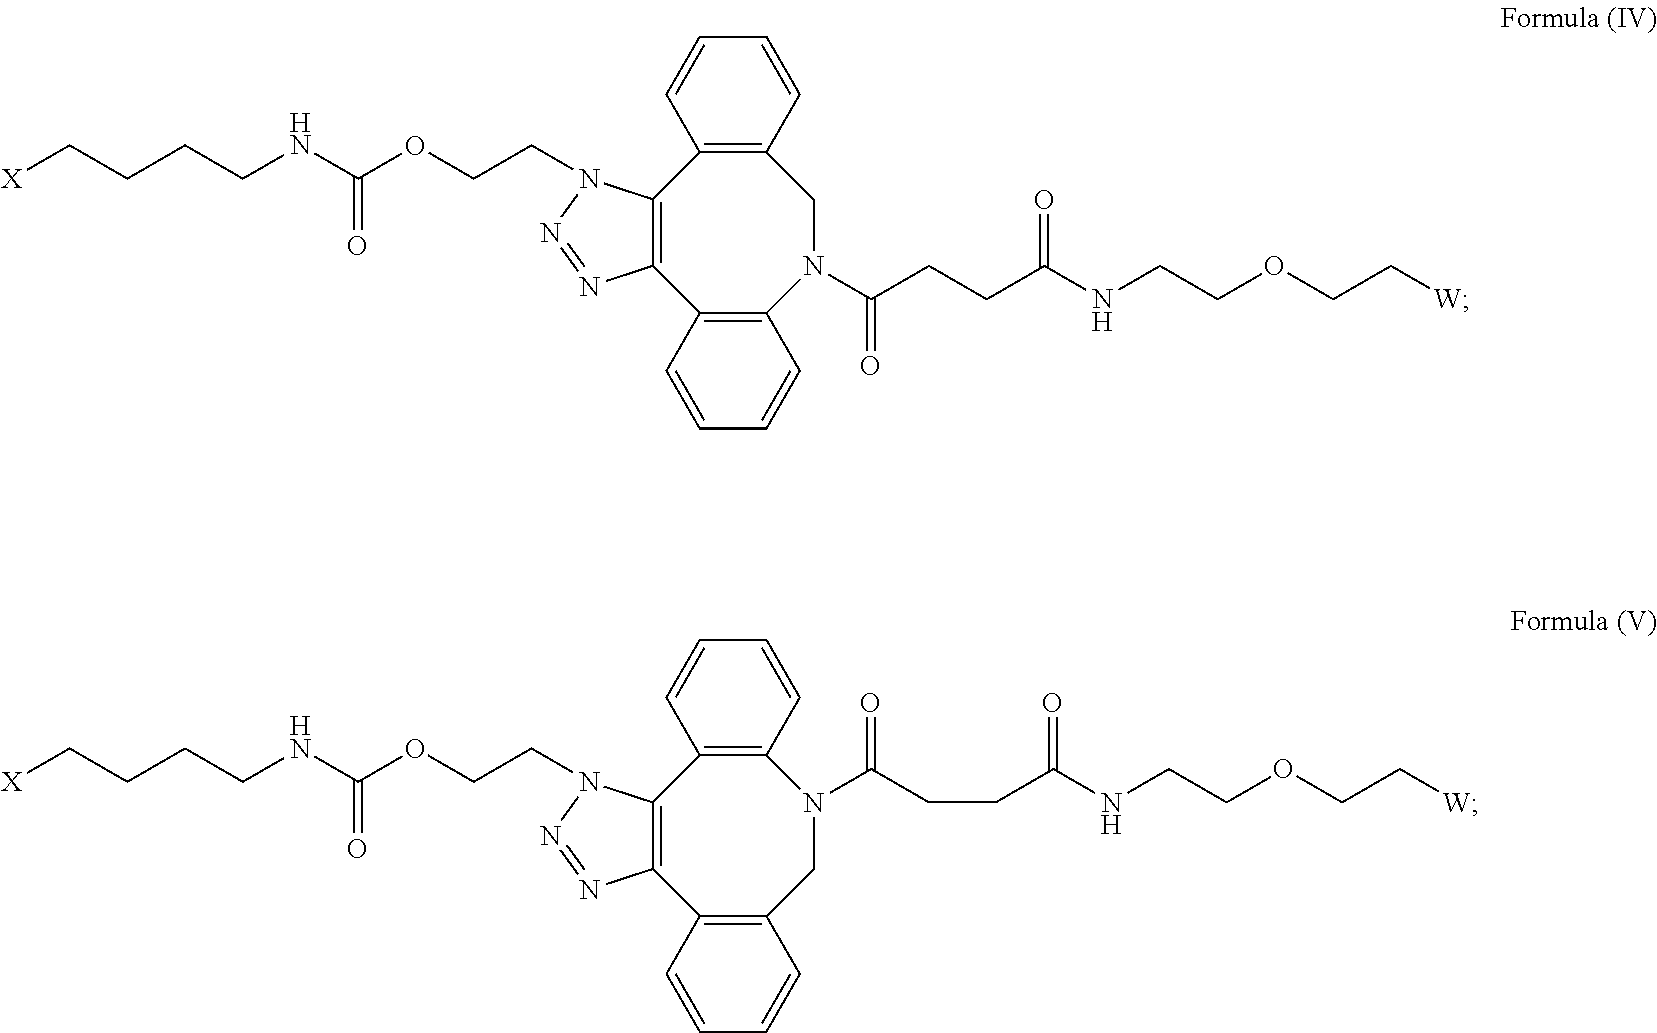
C12=C(C3=C(N(C(CCC(NCCOCC[W])=O)=O)CC4=C1C=CC=C4)C=CC=C3)N=NN2CCOC(NCCCC[X])=O.C12=C(C3=C(CN(C(=O)CCC(NCCOCC[W])=O)C4=C1C=CC=C4)C=CC=C3)N=NN2CCOC(NCCCC[X])=O
